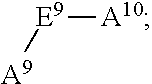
[E9]([A9])[A10]
